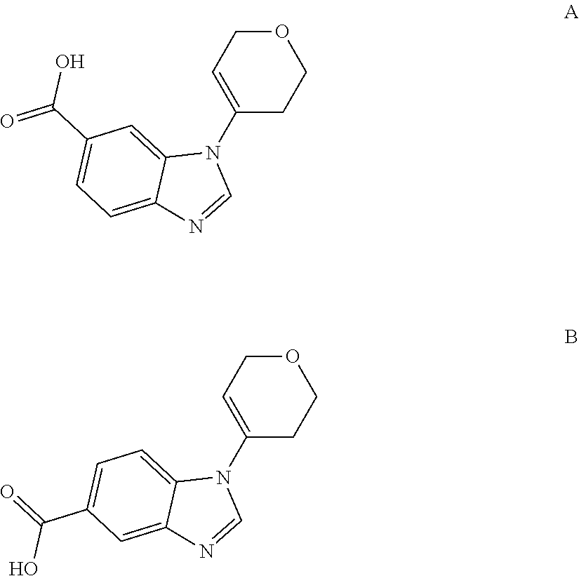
OC(C1=CC=C2C(=C1)N(C1=CCOCC1)C=N2)=O.C1=C(C(=O)O)C=C2C(=C1)N(C1=CCOCC1)C=N2
